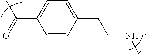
C1=CC(CCN*)=CC=C1C(C)=O
